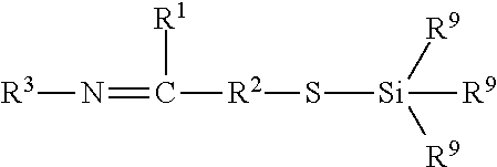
[R3]N=C([R1])[R2]S[Si]([R9])([R9])[R9]
